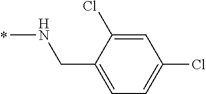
N(C)CC1=CC=C(Cl)C=C1Cl
